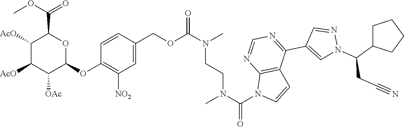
C1(C2=NC=NC3=C2C=CN3C(N(CCN(C)C(OCC2=CC([NO2])=C(OC3OC(C(OC)=O)C([AcO])C([AcO])C3[OAc])C=C2)=O)C)=O)=CN(C(CC#N)C2CCCC2)N=C1
